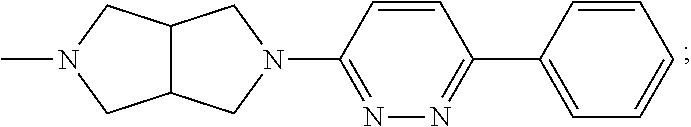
C12C(CN(C3=NN=C(C4=CC=CC=C4)C=C3)C1)CN(C)C2
